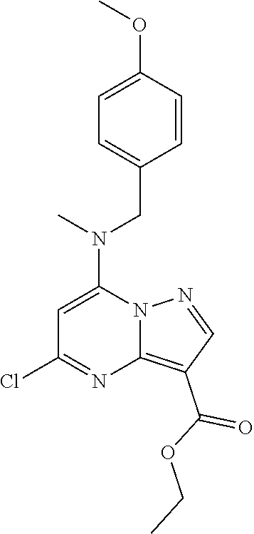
N12N=CC(C(OCC)=O)=C1N=C(Cl)C=C2N(CC1=CC=C(OC)C=C1)C
